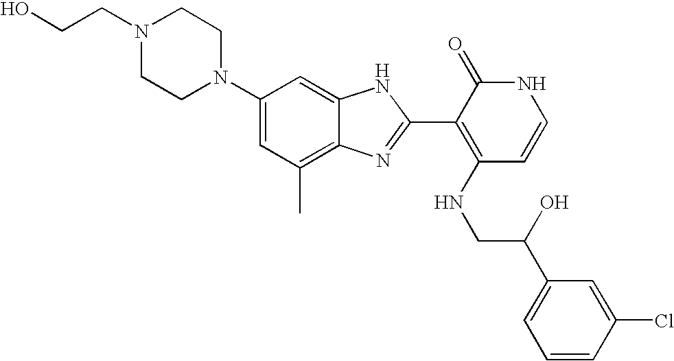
C1(C)=C2C(=CC(N3CCN(CCO)CC3)=C1)NC(C1=C(NCC(C3=CC=CC(Cl)=C3)O)C=CNC1=O)=N2
